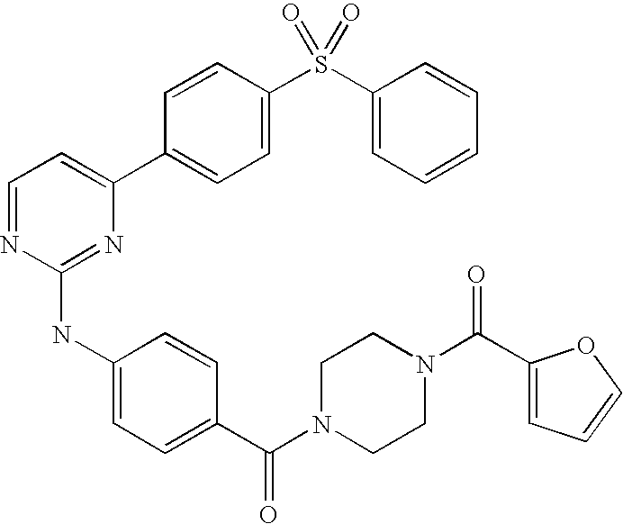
C1=CC(C2=CC=NC(NC3=CC=C(C(=O)N4CCN(C(C5=CC=CO5)=O)CC4)C=C3)=N2)=CC=C1S(C1=CC=CC=C1)(=O)=O
